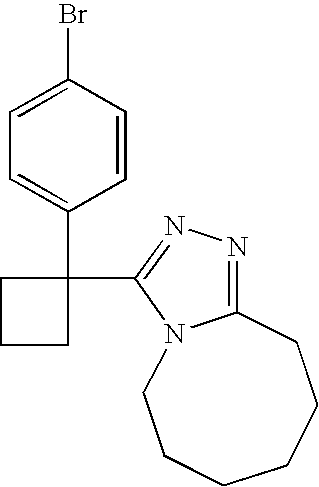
C1=CC(Br)=CC=C1C1(C2=NN=C3N2CCCCCC3)CCC1
